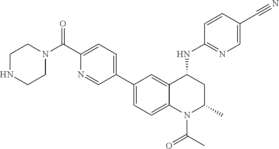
C1N(C(C2=CC=C(C3=CC=C4C(=C3)C(NC3=NC=C(C#N)C=C3)CC(C)N4C(C)=O)C=N2)=O)CCNC1
